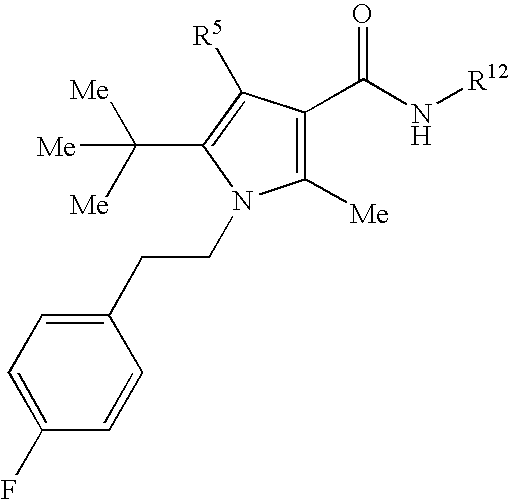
C1=C(F)C=CC(CCN2C([Me])=C(C(N[R12])=O)C([R5])=C2C([Me])([Me])[Me])=C1
